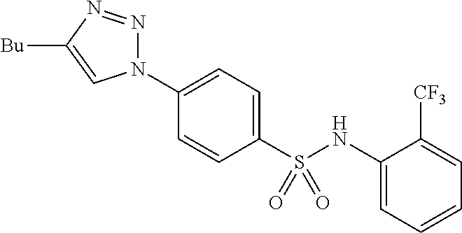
C1=CC(S(NC2=CC=CC=C2[CF3])(=O)=O)=CC=C1N1N=NC([Bu])=C1
